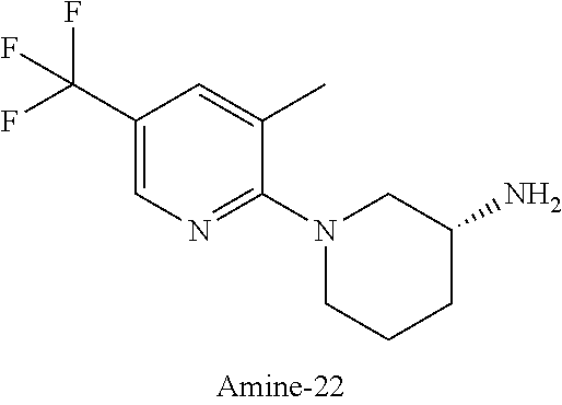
C1(C(F)(F)F)=CN=C(N2CCCC(N)C2)C(C)=C1
